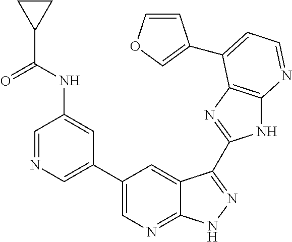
C1=NC=C(C2=CN=C3C(=C2)C(C2=NC4=C(N2)N=CC=C4C2=COC=C2)=NN3)C=C1NC(C1CC1)=O
